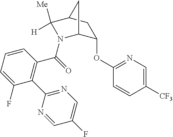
C1(OC2=NC=C([CF3])C=C2)C2N(C(=O)C3=C(C4=NC=C(F)C=N4)C(F)=CC=C3)C([Me])([H])C(C1)C2
